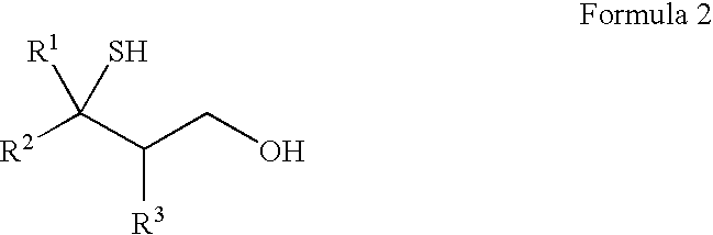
SC([R1])([R2])C(CO)[R3]
